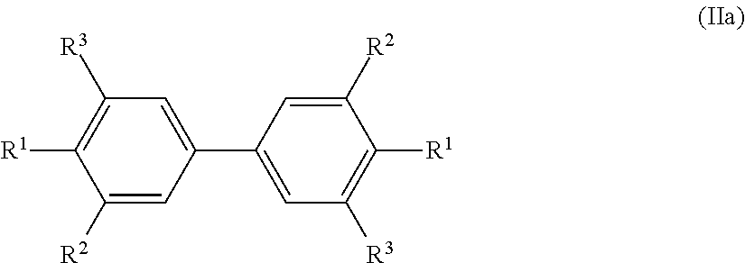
C1(C2=CC([R3])=C([R1])C([R2])=C2)=CC([R3])=C([R1])C([R2])=C1
